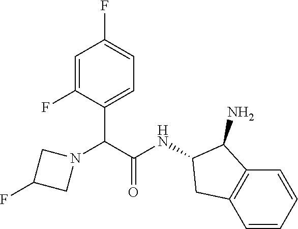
N1(C(C(NC2CC3=C(C2N)C=CC=C3)=O)C2=CC=C(F)C=C2F)CC(F)C1
